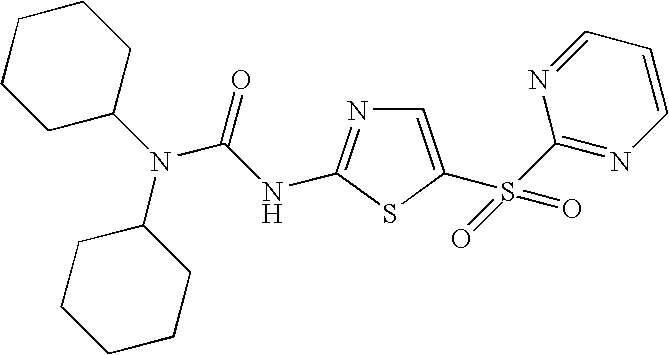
C1CCC(N(C(=O)NC2=NC=C(S(=O)(=O)C3=NC=CC=N3)S2)C2CCCCC2)CC1
